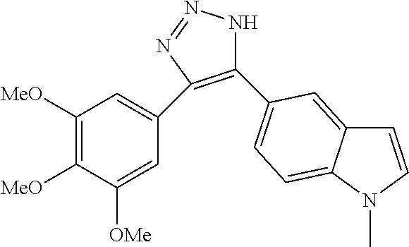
C1(C2=CC=C3C(=C2)C=CN3C)=C(C2=CC([MeO])=C([MeO])C([OMe])=C2)N=NN1
